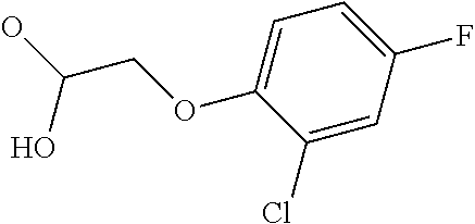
C1=C(OCC(O)O)C(Cl)=CC(F)=C1
